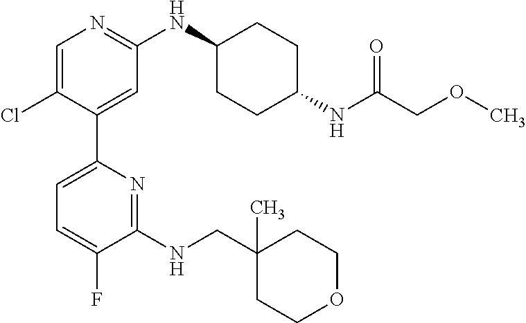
C1=C(Cl)C(C2=CC=C(F)C(NCC3(C)CCOCC3)=N2)=CC(NC2CCC(NC(COC)=O)CC2)=N1
